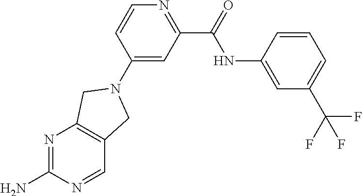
N1=C(N)N=CC2=C1CN(C1=CC(C(NC3=CC(C(F)(F)F)=CC=C3)=O)=NC=C1)C2
